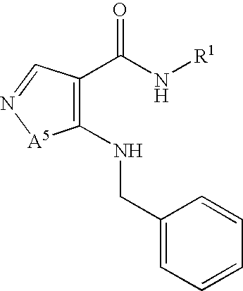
C1(NCC2=CC=CC=C2)=C(C(N[R1])=O)C=N[A5]1
